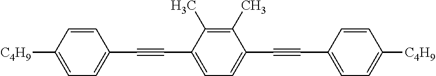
C1(C#CC2=CC=C(C#CC3=CC=C([C4H9])C=C3)C(C)=C2C)=CC=C([C4H9])C=C1
